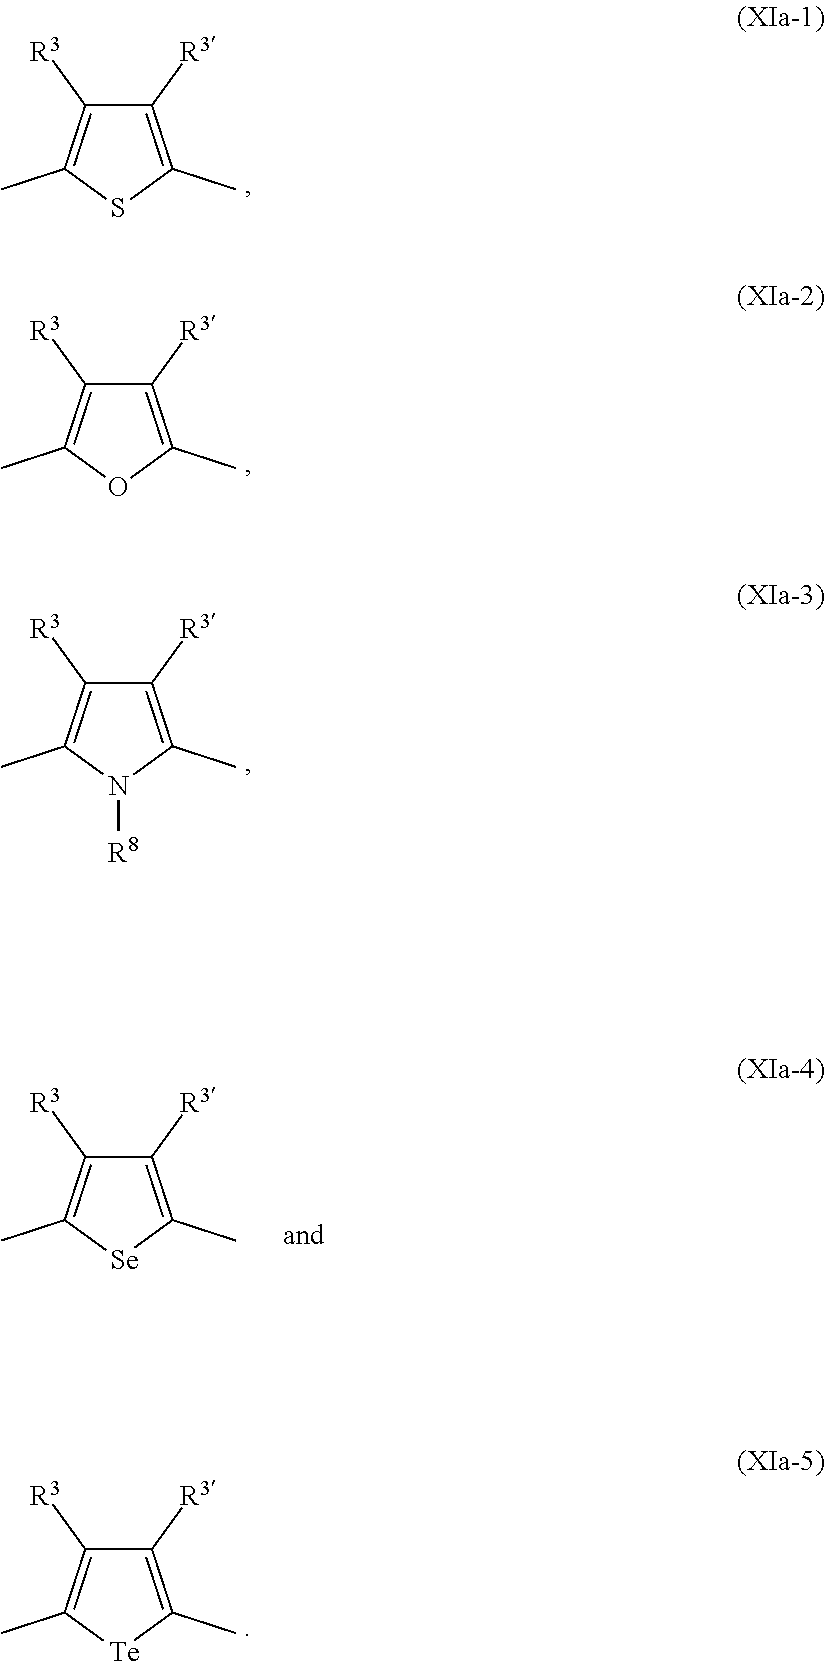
C1([R3])=C(C)SC(C)=C1[R3].C1([R3])=C(C)OC(C)=C1[R3].C1([R3])=C(C)N([R8])C(C)=C1[R3].C1([R3])=C(C)[Se]C(C)=C1[R3].C1([R3])=C(C)[Te]C(C)=C1[R3]
